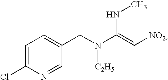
C1=C(Cl)N=CC(CN([C2H5])C(=C[NO2])NC)=C1
